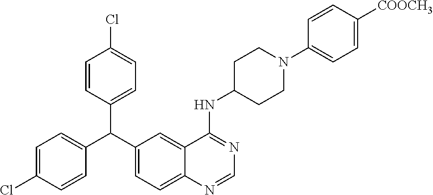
C1=C(Cl)C=CC(C(C2=CC=C3C(=C2)C(NC2CCN(C4=CC=C([COOCH3])C=C4)CC2)=NC=N3)C2=CC=C(Cl)C=C2)=C1
